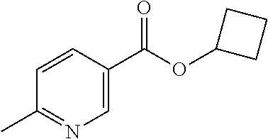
C1=CC(C(OC2CCC2)=O)=CN=C1C
